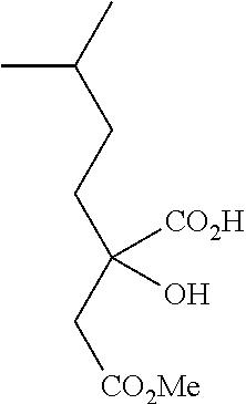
C(C[CO2Me])(CCC(C)C)([CO2H])O
